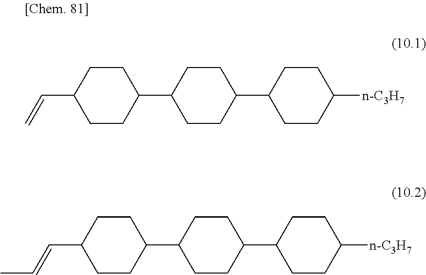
C(C1CCC(C2CCC(C3CCC([n-C3H7])CC3)CC2)CC1)=C.C(C1CCC(C2CCC(C3CCC([n-C3H7])CC3)CC2)CC1)=CC
